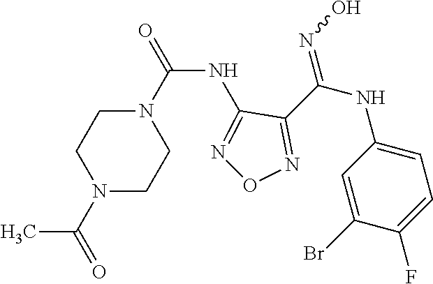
C(NC1=NON=C1C(NC1=CC=C(F)C(Br)=C1)=NO)(=O)N1CCN(C(=O)C)CC1
